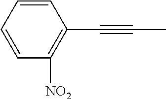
C1=CC=CC(C#CC)=C1[NO2]
